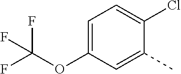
C1=C(OC(F)(F)F)C=C(C)C(Cl)=C1
